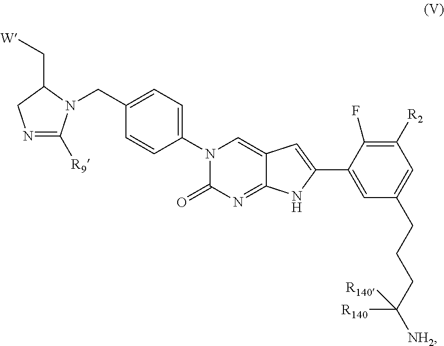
C1=C(CN2C([R9])=NCC2C[W])C=CC(N2C(=O)N=C3C(=C2)C=C(C2=CC(CCCC([R140])([NH2])[R140])=CC([R2])=C2F)N3)=C1
